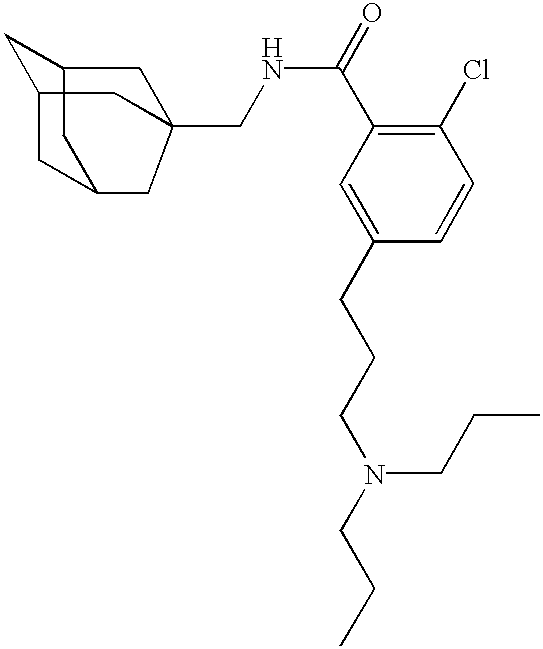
C1=C(CCCN(CCC)CCC)C=CC(Cl)=C1C(NCC12CC3CC4CC(CC34C1)C2)=O
